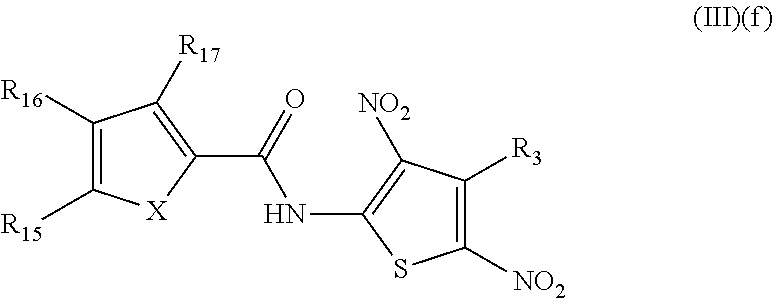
C1(C(NC2=C([NO2])C([R3])=C([NO2])S2)=O)=C([R17])C([R16])=C([R15])[X]1
